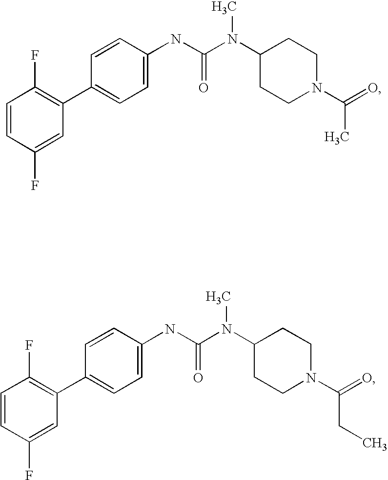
C1=CC(F)=CC(C2=CC=C(NC(=O)N(C)C3CCN(C(C)=O)CC3)C=C2)=C1F.C1=CC(F)=CC(C2=CC=C(NC(=O)N(C)C3CCN(C(CC)=O)CC3)C=C2)=C1F
